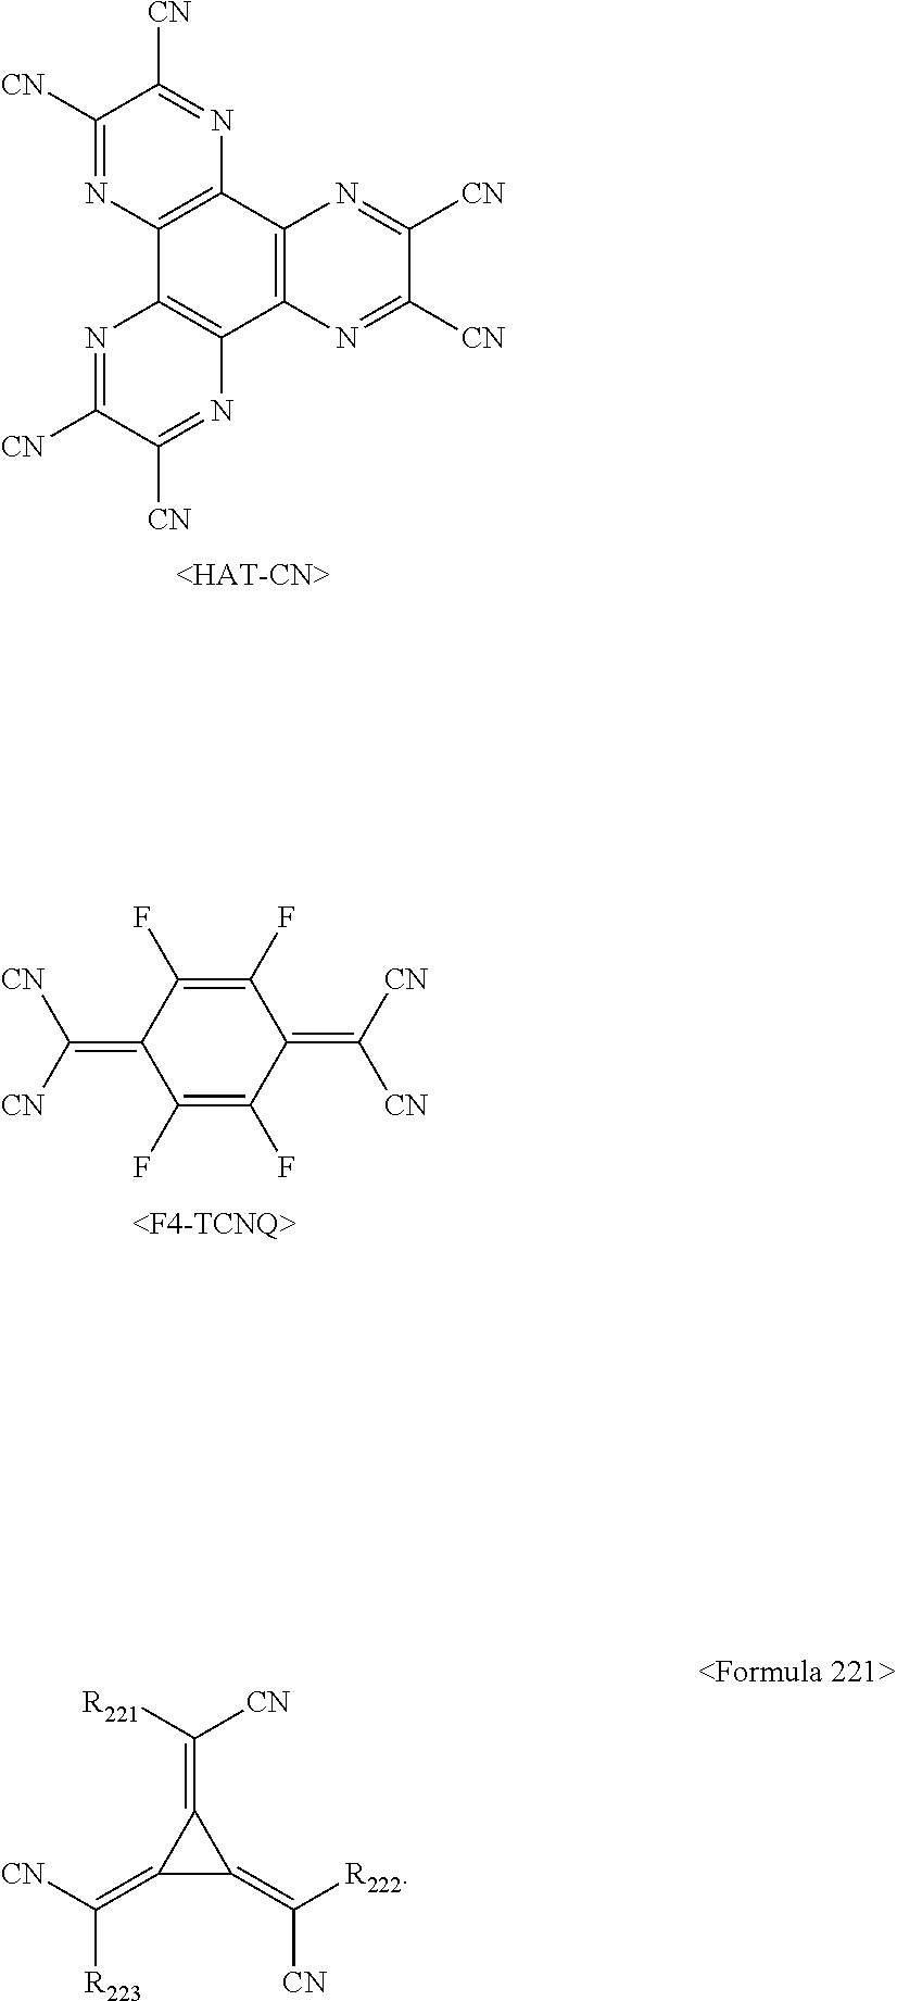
C1([CN])=NC2=C(N=C1[CN])C1=C(C3=C2N=C([CN])C([CN])=N3)N=C([CN])C([CN])=N1.C1(F)=C(F)C(=C([CN])[CN])C(F)=C(F)C1=C([CN])[CN].C(=C1C(=C([CN])[R223])C1=C([R222])[CN])([R221])[CN]
